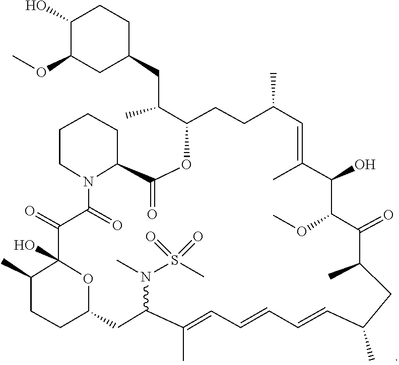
O(C1C(O)C(C)=CC(C)CCC(C(CC2CC(OC)C(O)CC2)C)OC(=O)C2CCCCN2C(=O)C(=O)C2(O)C(C)CCC(CC(N(S(C)(=O)=O)C)C(C)=CC=CC=CC(C)CC(C)C1=O)O2)C
